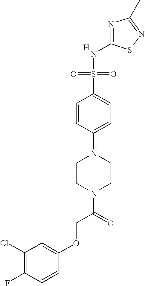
[H].N1=C(NS(=O)(=O)C2=CC=C(N3CCN(C(COC4=CC(Cl)=C(F)C=C4)=O)CC3)C=C2)SN=C1C
